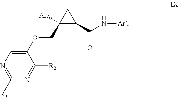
C1(OCC2([Ar])C(C(N[Ar])=O)C2)=CN=C([R3])N=C1[R2]
